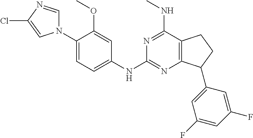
C1(N2C=NC(Cl)=C2)=CC=C(NC2=NC3=C(C(NC)=N2)CCC3C2=CC(F)=CC(F)=C2)C=C1OC
